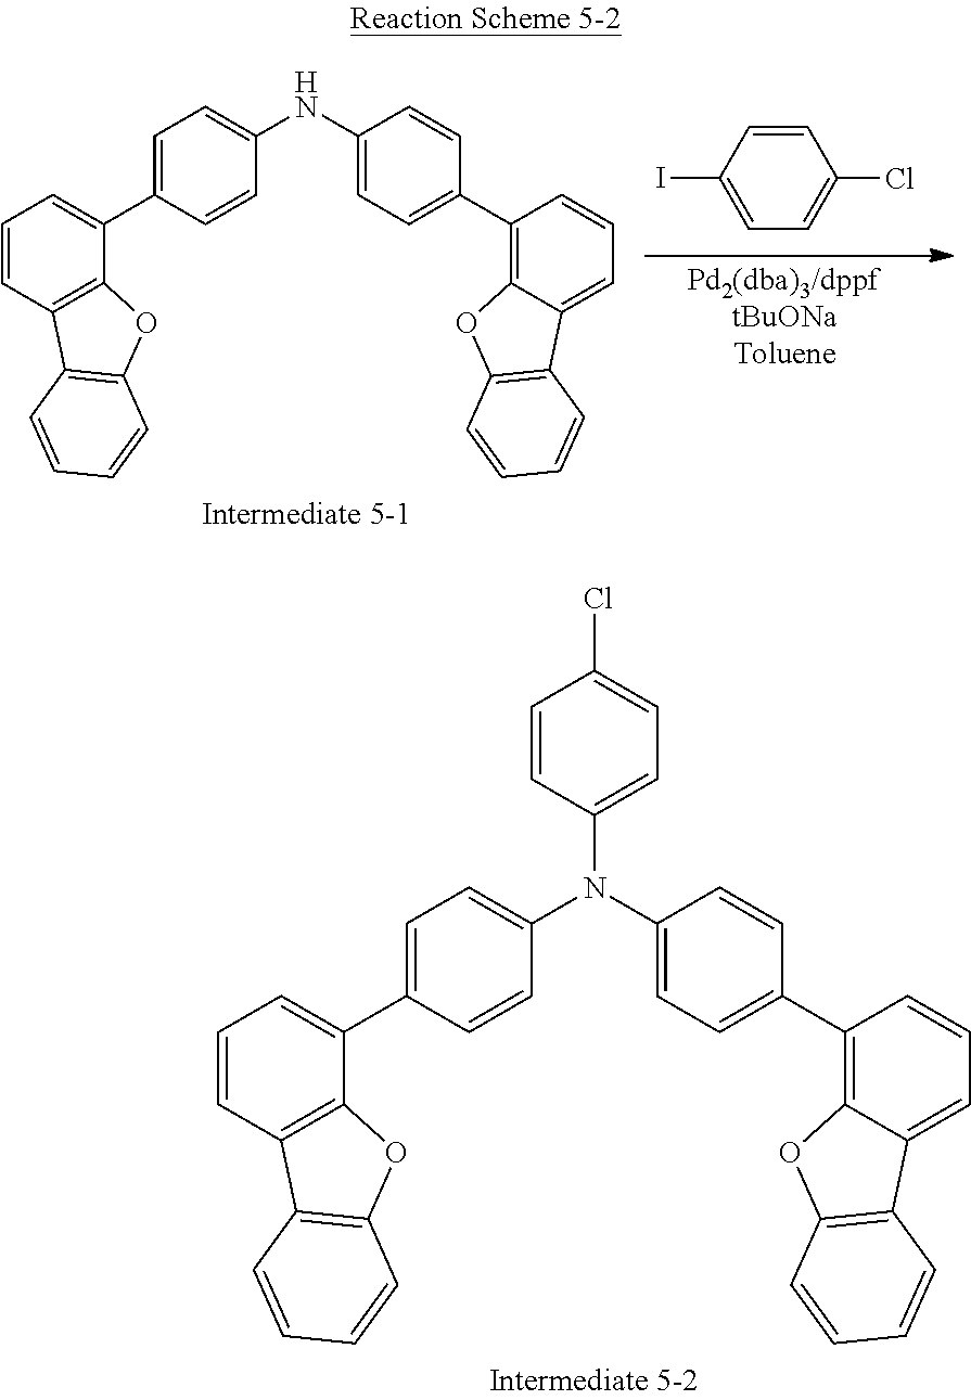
C1=C(C2=CC=CC3=C2OC2=C3C=CC=C2)C=CC(N(C2=CC=C(C3=C4C(=CC=C3)C3=C(O4)C=CC=C3)C=C2)C2=CC=C(Cl)C=C2)=C1.C1=C(C2=CC=CC3=C2OC2=C3C=CC=C2)C=CC(NC2=CC=C(C3=C4C(=CC=C3)C3=C(O4)C=CC=C3)C=C2)=C1.C1=C(I)C=CC(Cl)=C1
